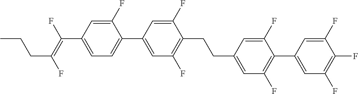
C(C1=CC(F)=C(C2=CC(F)=C(F)C(F)=C2)C(F)=C1)CC1=C(F)C=C(C2=CC=C(C(=C(F)CCC)F)C=C2F)C=C1F
